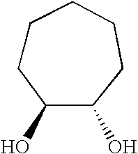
C1CC(O)C(O)CCC1
